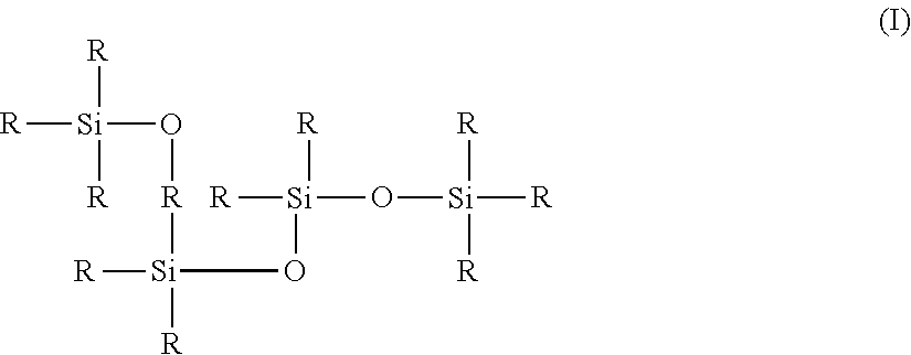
[R][Si]([R])([R])O[R][Si]([R])([R])O[Si]([R])([R])O[Si]([R])([R])[R]
